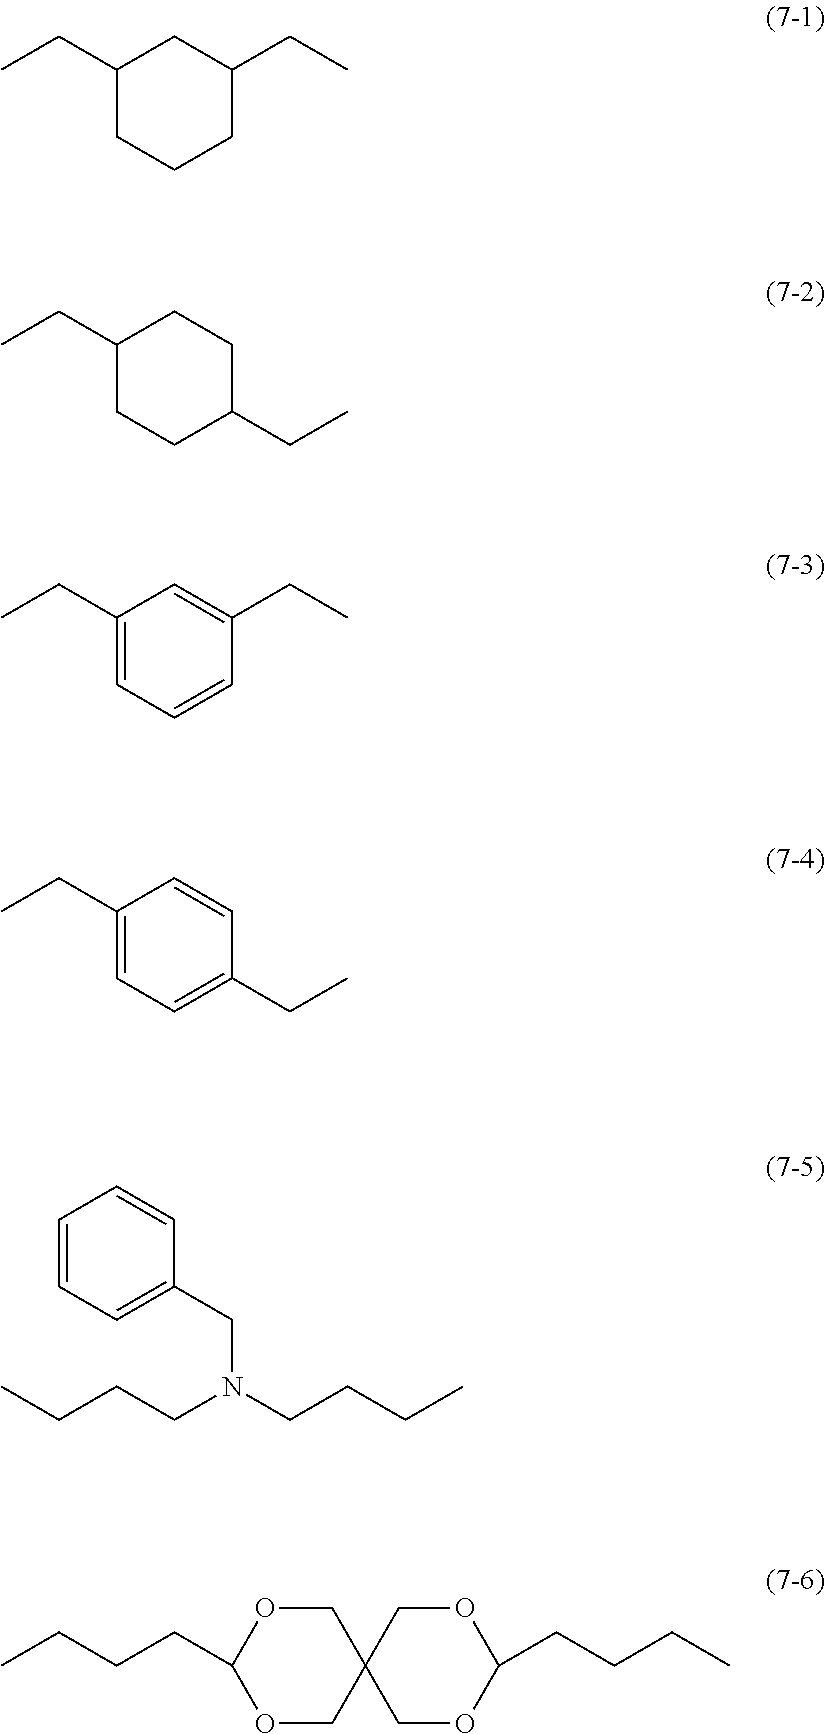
C1(CC)CCCC(CC)C1.C1(CC)CCC(CC)CC1.C1(CC)=CC=CC(CC)=C1.C1(CC)=CC=C(CC)C=C1.C1=CC=C(CN(CCCC)CCCC)C=C1.O1CC2(COC1CCCC)COC(CCCC)OC2
